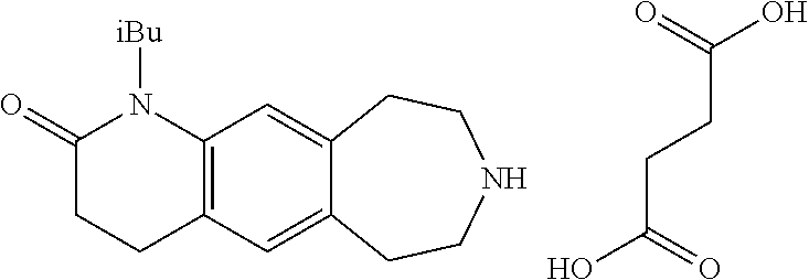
C12=C(C=C3C(=C1)CCNCC3)CCC(=O)N2[iBu].C(C(=O)O)CC(O)=O
